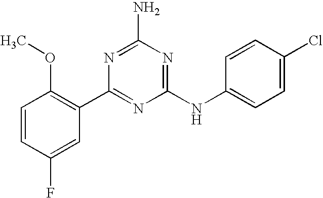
C1=CC(F)=CC(C2=NC(NC3=CC=C(Cl)C=C3)=NC(N)=N2)=C1OC
